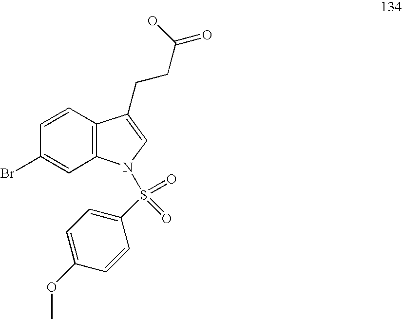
C1=CC2=C(C=C1Br)N(S(C1=CC=C(OC)C=C1)(=O)=O)C=C2CCC(O)=O
